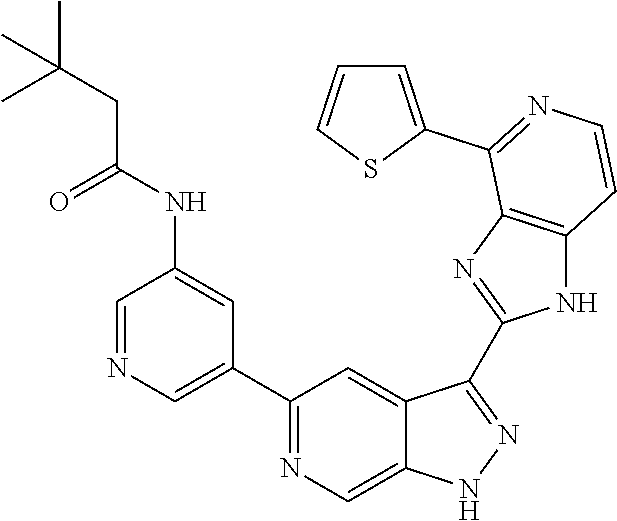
C1=NC=C(C2=NC=C3C(=C2)C(C2=NC4=C(N2)C=CN=C4C2=CC=CS2)=NN3)C=C1NC(CC(C)(C)C)=O
